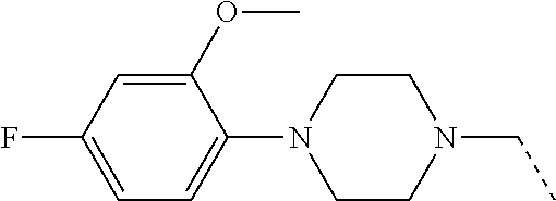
C1(OC)=CC(F)=CC=C1N1CCN(CC)CC1
